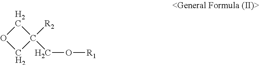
C1C([R2])(CO[R1])CO1
